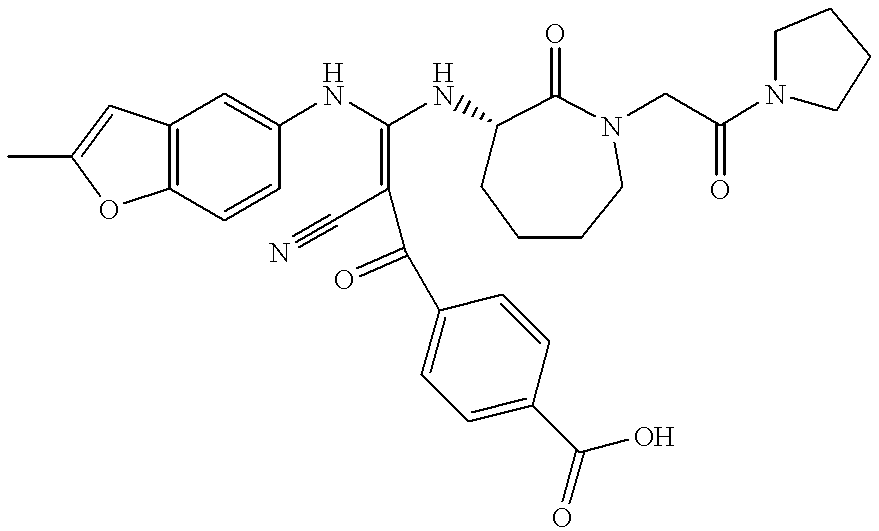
C12=C(C=CC(NC(=C(C#N)C(C3=CC=C(C(=O)O)C=C3)=O)NC3CCCCN(CC(N4CCCC4)=O)C3=O)=C1)OC(C)=C2
